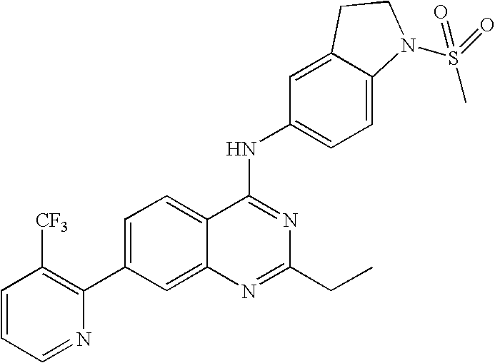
C1=CC=NC(C2=CC=C3C(=C2)N=C(CC)N=C3NC2=CC=C3C(=C2)CCN3S(=O)(C)=O)=C1[CF3]
